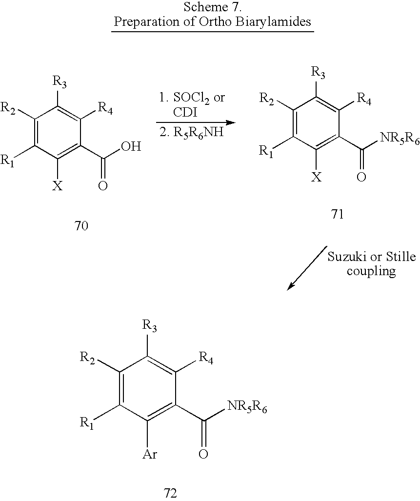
C1([R2])=C([R1])C([X])=C(C(O)=O)C([R4])=C1[R3].C1([R2])=C([R1])C([X])=C(C([NR5R6])=O)C([R4])=C1[R3].C1([R2])=C([R1])C([Ar])=C(C([NR5R6])=O)C([R4])=C1[R3]
